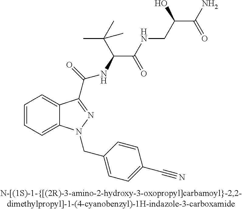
C1=CC=C2C(=C1)C(C(=O)NC(C(NCC(C(N)=O)O)=O)C(C)(C)C)=NN2CC1=CC=C(C#N)C=C1
